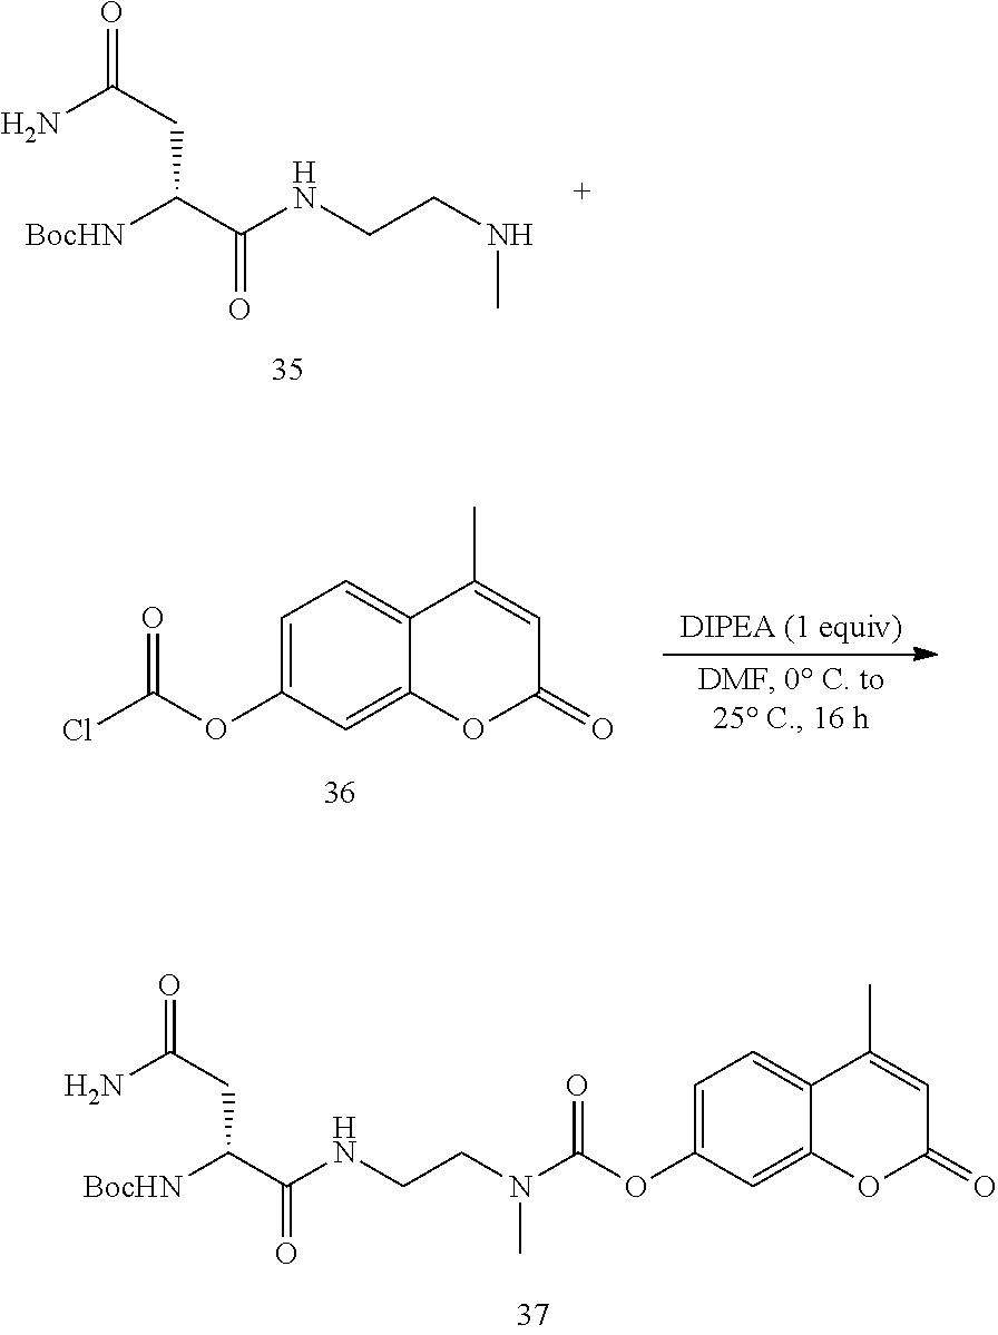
[BocHN]C(C(NCCNC)=O)CC(N)=O.C1=C(OC(Cl)=O)C=C2C(=C1)C(C)=CC(=O)O2.[BocHN]C(C(NCCN(C)C(OC1=CC=C2C(=C1)OC(=O)C=C2C)=O)=O)CC(N)=O
